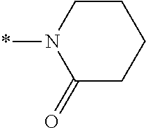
C1(=O)CCCCN1*
